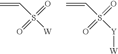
C=CS([W])(=O)=O.C=CS([Y][W])(=O)=O
